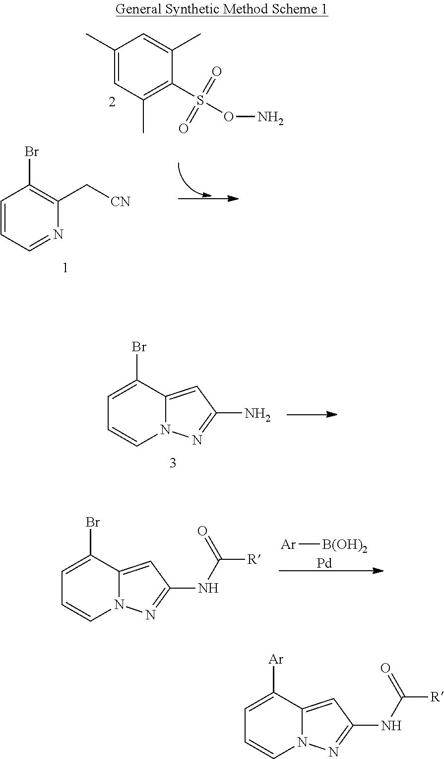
C1(C)=CC(C)=C(S(ON)(=O)=O)C(C)=C1.C1=CC=NC(C[CN])=C1Br.C1=C(Br)C2=CC(N)=NN2C=C1.[Ar][B(OH)2].[Pd].C1=C(Br)C2=CC(NC([R])=O)=NN2C=C1.C1=C([Ar])C2=CC(NC([R])=O)=NN2C=C1
